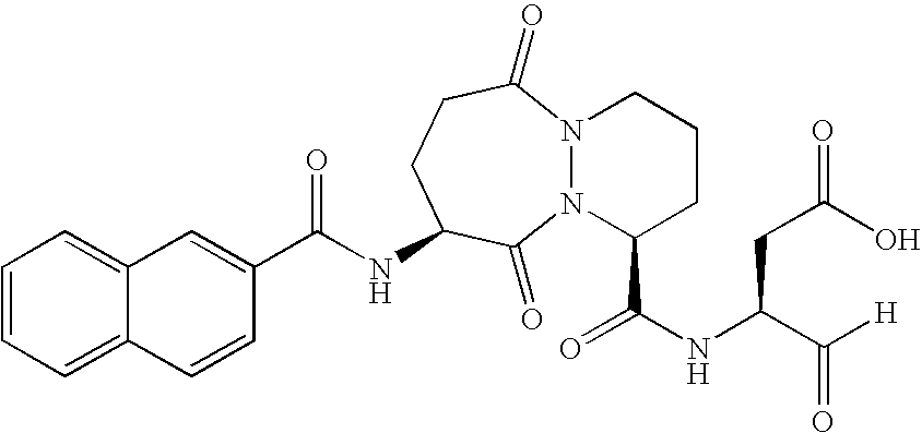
C12=CC=CC=C1C=CC(C(NC1CCC(=O)N3N(C1=O)C(C(NC(C([H])=O)CC(O)=O)=O)CCC3)=O)=C2
